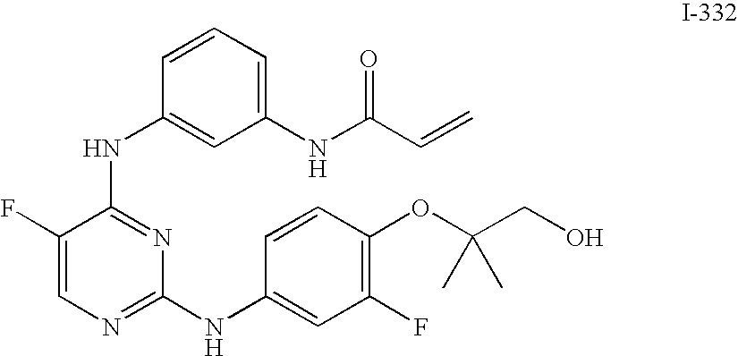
C1(NC(C=C)=O)=CC=CC(NC2=NC(NC3=CC(F)=C(OC(CO)(C)C)C=C3)=NC=C2F)=C1
